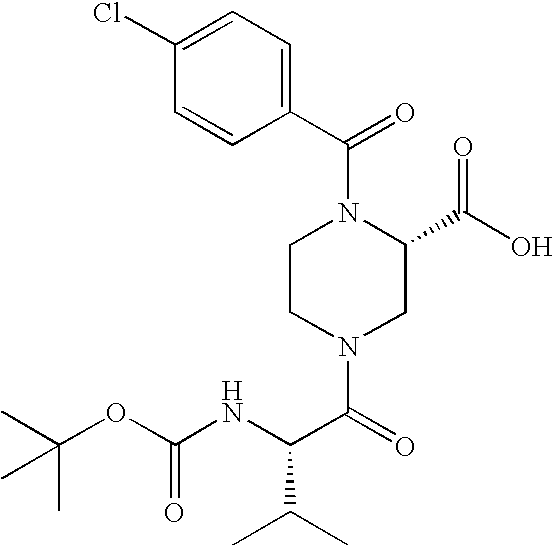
C1(C(=O)N2CCN(C(=O)C(NC(OC(C)(C)C)=O)C(C)C)CC2C(O)=O)=CC=C(Cl)C=C1
